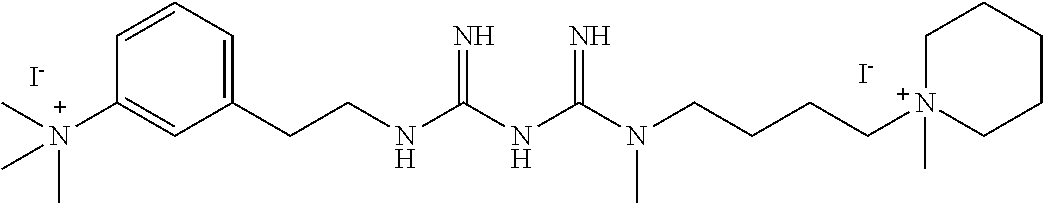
C(NC(N(CCCC[N+]1(C)CCCCC1)C)=N)(=N)NCCC1=CC=CC([N+](C)(C)C)=C1.[I-].[I-]
